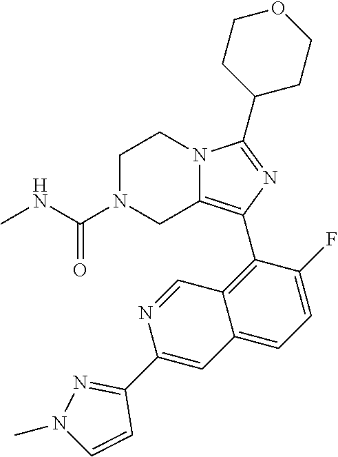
C1N(C(NC)=O)CC2=C(C3=C4C(=CC=C3F)C=C(C3=NN(C)C=C3)N=C4)N=C(C3CCOCC3)N2C1
